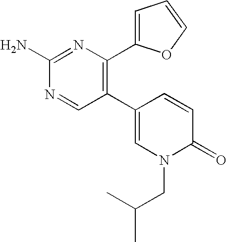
C1(N)=NC(C2=CC=CO2)=C(C2=CN(CC(C)C)C(=O)C=C2)C=N1
